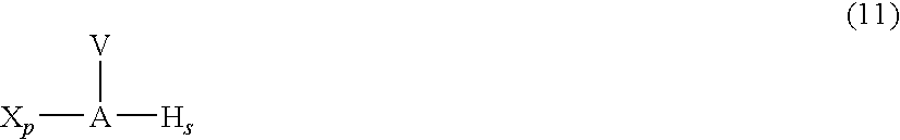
[A]([Hs])([V])[Xp]
